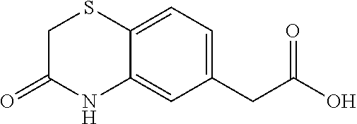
C12=CC(CC(O)=O)=CC=C1SCC(=O)N2
